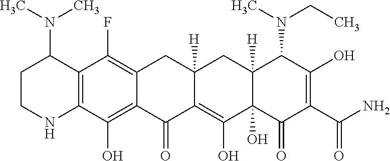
C12=C(O)C3=C(C(F)=C1CC1([H])C(=C(O)C4(O)C([H])(C1)C(N(CC)C)C(O)=C(C(N)=O)C4=O)C2=O)C(N(C)C)CCN3
